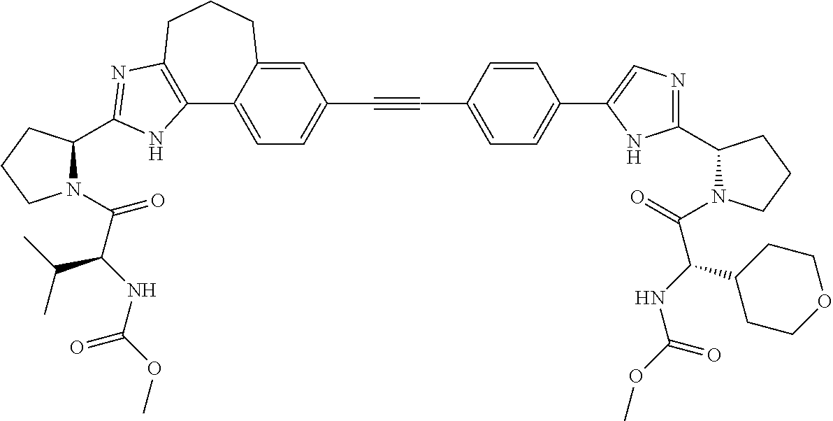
C1(C2=CC=C(C#CC3=CC=C4C(=C3)CCCC3=C4NC(C4N(C(C(NC(OC)=O)C(C)C)=O)CCC4)=N3)C=C2)=CN=C(C2N(C(=O)C(NC(OC)=O)C3CCOCC3)CCC2)N1
